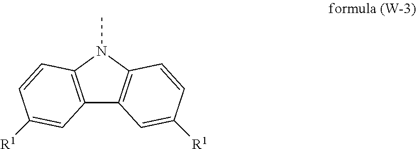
C12=C(N(C)C3=C1C=C([R1])C=C3)C=CC([R1])=C2
